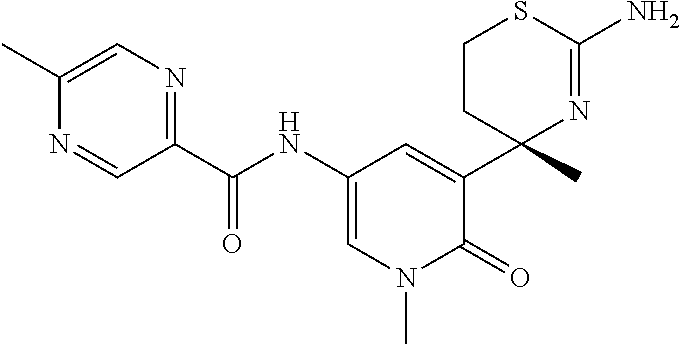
C1(C(NC2=CN(C)C(=O)C(C3(C)N=C(N)SCC3)=C2)=O)=NC=C(C)N=C1
